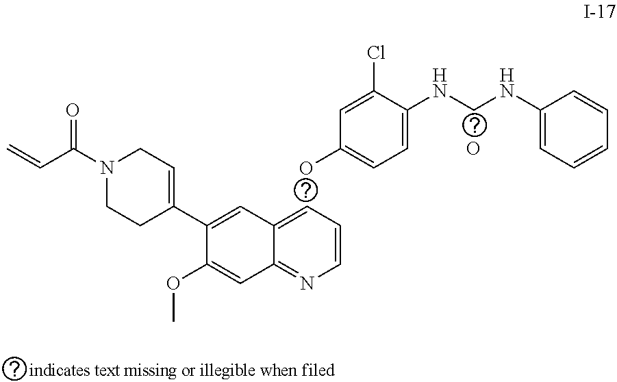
C1(C2=CCN(C(C=C)=O)CC2)=CC2=CC=CN=C2C=C1OC.O.OC1=CC=C(NCNC2=CC=CC=C2)C(Cl)=C1
